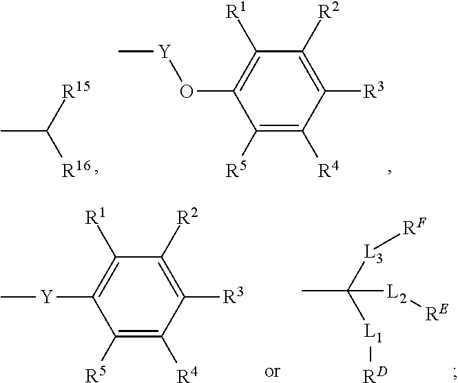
C1([R3])=C([R2])C([R1])=C(O[Y]C)C([R5])=C1[R4].CC([R15])[R16].C1([R3])=C([R2])C([R1])=C([Y]C)C([R5])=C1[R4].CC([L1][RD])([L3][RF])[L2][RE]
